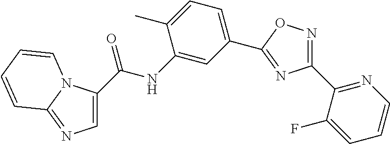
C1(C(NC2=CC(C3=NC(C4=NC=CC=C4F)=NO3)=CC=C2C)=O)=CN=C2N1C=CC=C2
